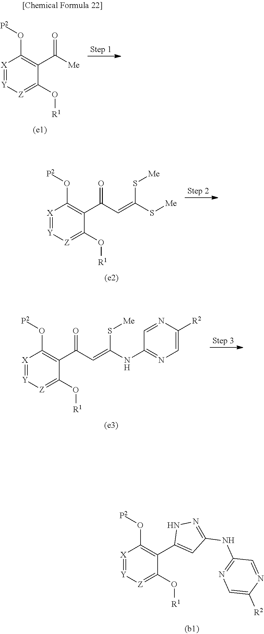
[X]1=[Y][Z]=C(O[R1])C(C2=CC(NC3=NC=C([R2])N=C3)=NN2)=C1O[P2].[X]1=[Y][Z]=C(O[R1])C(C([Me])=O)=C1O[P2].[X]1=[Y][Z]=C(O[R1])C(C(C=C(S[Me])S[Me])=O)=C1O[P2].[X]1=[Y][Z]=C(O[R1])C(C(C=C(NC2=NC=C([R2])N=C2)S[Me])=O)=C1O[P2]
